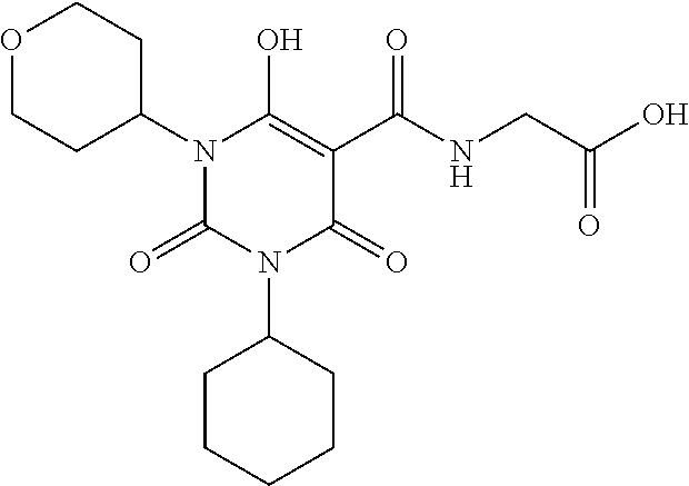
N1(C2CCOCC2)C(=O)N(C2CCCCC2)C(=O)C(C(NCC(O)=O)=O)=C1O
